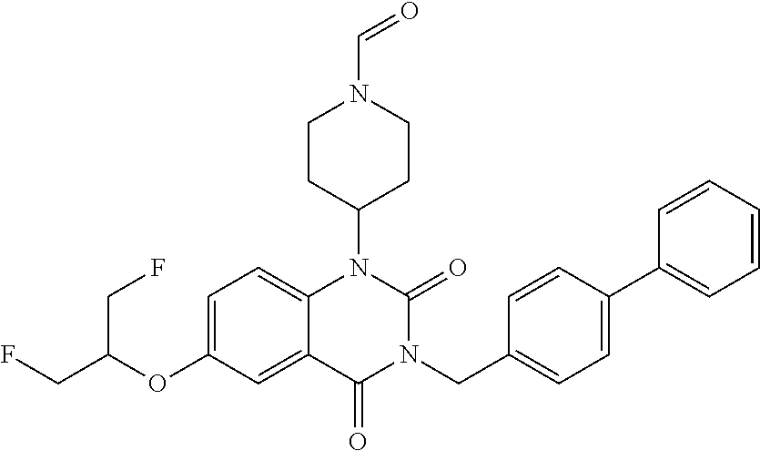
C12=CC=C(OC(CF)CF)C=C1C(=O)N(CC1=CC=C(C3=CC=CC=C3)C=C1)C(=O)N2C1CCN(C=O)CC1
